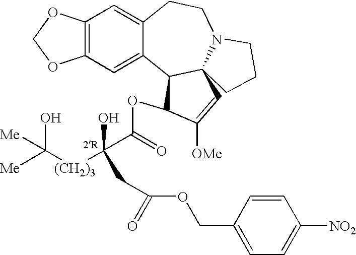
C12=C(C=C3C(=C1)CCN1C4(C3C(OC(=O)C([(CH2)3]C([Me])(O)[Me])(O)CC(=O)OCC3=CC=C([NO2])C=C3)C([OMe])=C4)CCC1)OCO2
